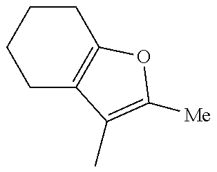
C1C2=C(CCC1)OC([Me])=C2C
